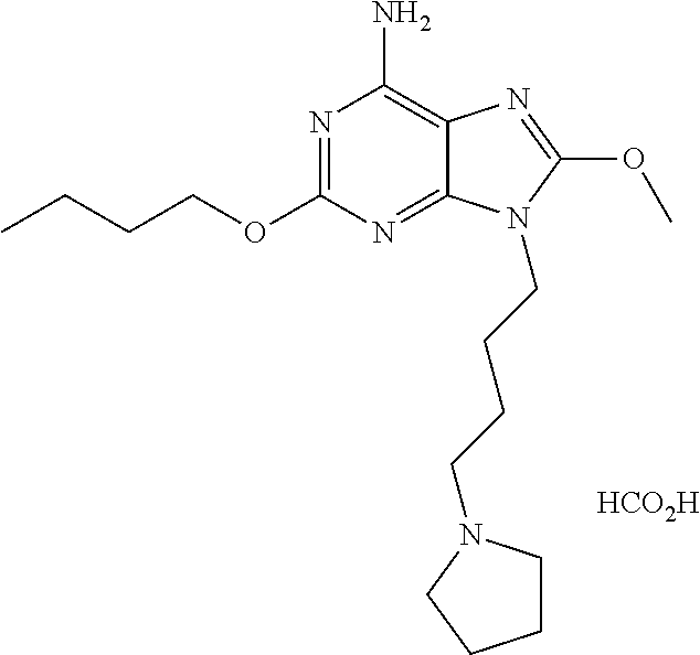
N1=C(OCCCC)N=C2C(=C1N)N=C(OC)N2CCCCN1CCCC1.[HCO2H]
